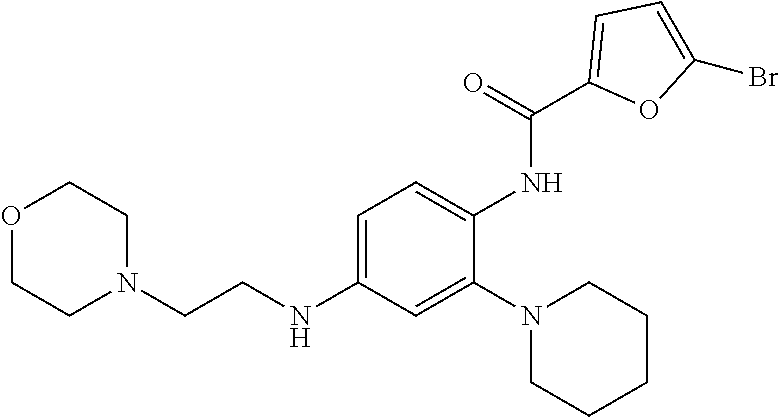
O1CCN(CCNC2=CC=C(NC(C3=CC=C(Br)O3)=O)C(N3CCCCC3)=C2)CC1
